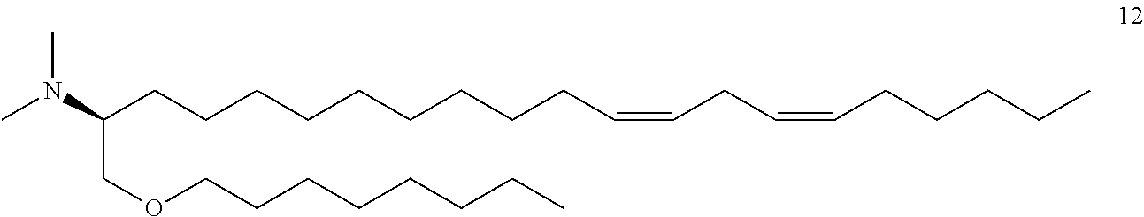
CN(C(CCCCCCCCCC=CCC=CCCCCC)COCCCCCCCC)C
